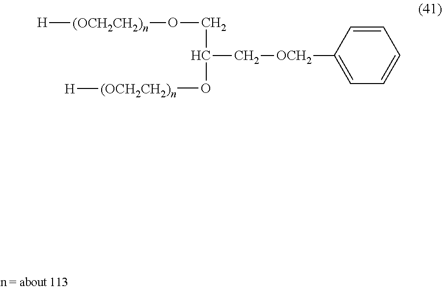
[H][(OCH2CH2)n]OCC(O[(OCH2CH2)n][H])C[OCH2]C1=CC=CC=C1
